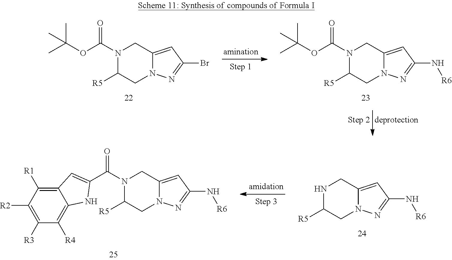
N1(C(OC(C)(C)C)=O)C([R5])CN2C(=CC(Br)=N2)C1.N1(C(OC(C)(C)C)=O)C([R5])CN2C(=CC(N[R6])=N2)C1.N1C([R5])CN2C(=CC(N[R6])=N2)C1.N1(C(C2=CC3=C([R1])C([R2])=C([R3])C([R4])=C3N2)=O)C([R5])CN2C(=CC(N[R6])=N2)C1
